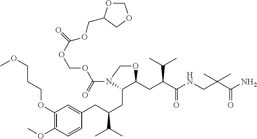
C1(OCCCOC)=C(OC)C=CC(CC(CC2C(CC(C(NCC(C(N)=O)(C)C)=O)C(C)C)OCN2C(OCOC(=O)OCC2OCOC2)=O)C(C)C)=C1
